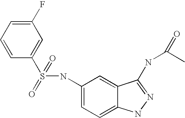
C1=C(F)C=C(S(=O)(NC2=CC=C3C(=C2)C(NC(C)=O)=NN3)=O)C=C1
